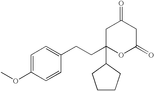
C1(OC)=CC=C(CCC2(C3CCCC3)OC(=O)CC(=O)C2)C=C1
